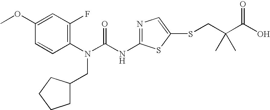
C1(OC)=CC(F)=C(N(C(NC2=NC=C(SCC(C(O)=O)(C)C)S2)=O)CC2CCCC2)C=C1
